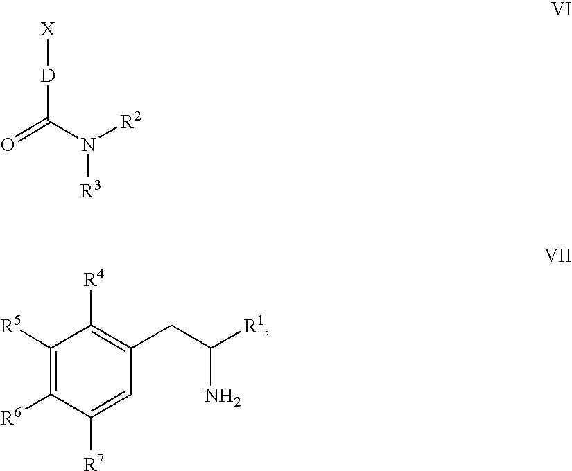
C1([R5])=C([R6])C([R7])=CC(CC(N)[R1])=C1[R4].[D](C(=O)N([R2])[R3])[X]
